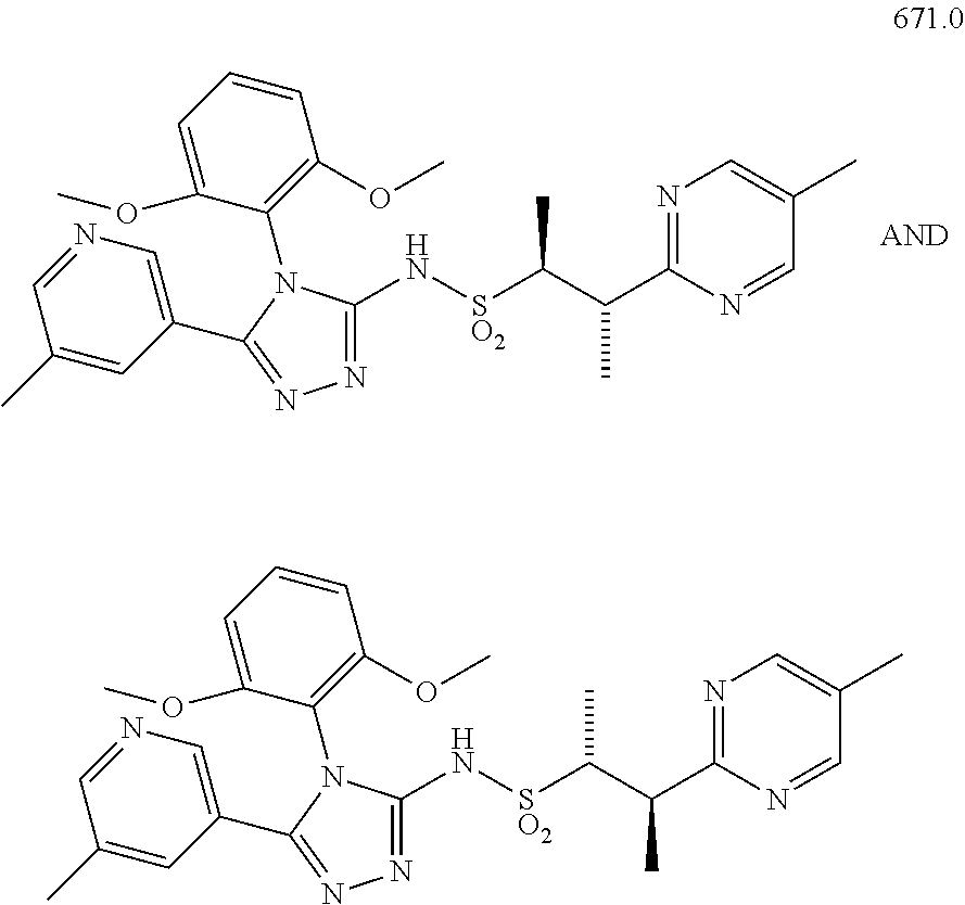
N1=C(N[SO2]C(C(C2=NC=C(C)C=N2)C)C)N(C2=C(OC)C=CC=C2OC)C(C2=CN=CC(C)=C2)=N1.N1=C(N[SO2]C(C(C2=NC=C(C)C=N2)C)C)N(C2=C(OC)C=CC=C2OC)C(C2=CN=CC(C)=C2)=N1
